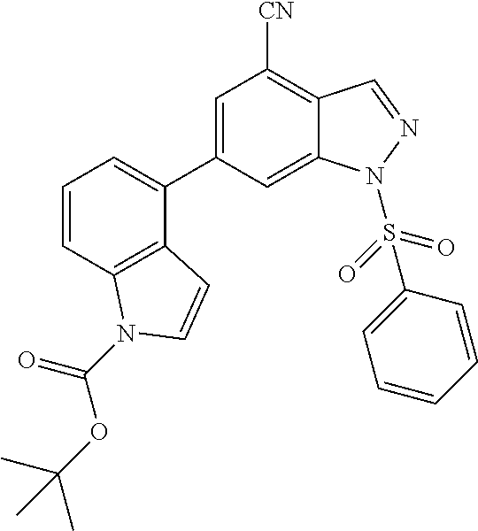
C1(C2=CC=CC3=C2C=CN3C(OC(C)(C)C)=O)=CC([CN])=C2C(=C1)N(S(=O)(=O)C1=CC=CC=C1)N=C2
